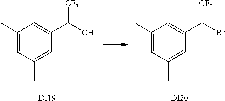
C1(C)=CC(C)=CC(C([CF3])Br)=C1.[DI20].C1(C)=CC(C)=CC(C([CF3])O)=C1.[DI19]
